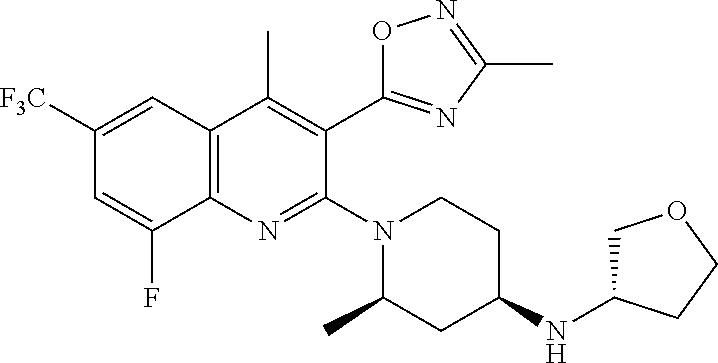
C1([F3C])=CC2=C(N=C(N3CCC(NC4COCC4)CC3C)C(C3=NC(C)=NO3)=C2C)C(F)=C1
